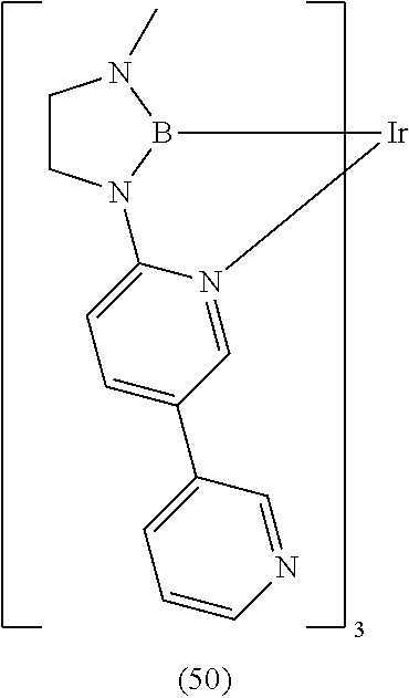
C1CN2B(N1C)[Ir]N1=CC(C3=CC=CN=C3)=CC=C21
